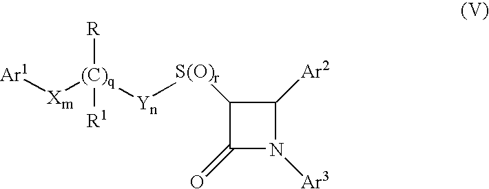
C1([S(O)r][Yn][(C)q]([Xm][Ar1])([R1])[R])C(=O)N([Ar3])C1[Ar2]
